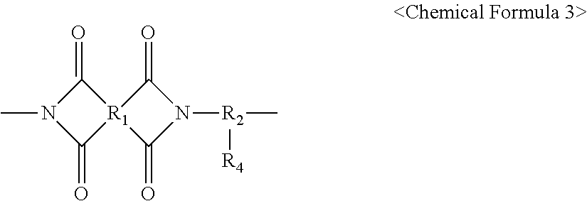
O=C1N(C)C(=O)[R1]12C(=O)N([R2](C)[R4])C2=O
